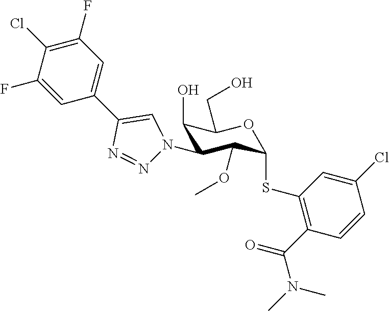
C1=C(F)C(Cl)=C(F)C=C1C1=CN(C2C(O)C(CO)OC(SC3=C(C(N(C)C)=O)C=CC(Cl)=C3)C2OC)N=N1
